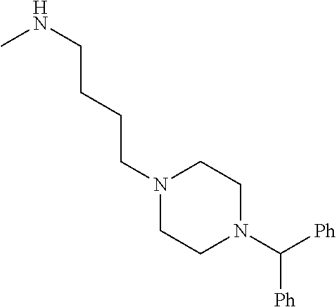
CNCCCCN1CCN(C([Ph])[Ph])CC1
